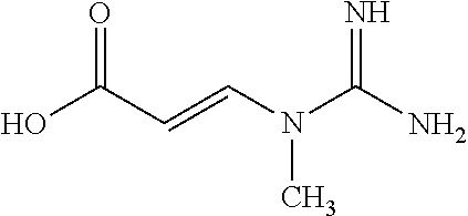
OC(C=CN(C(N)=N)C)=O
